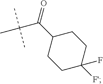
C1(C(C(C)(C)C)=O)CCC([F'])(F)CC1
